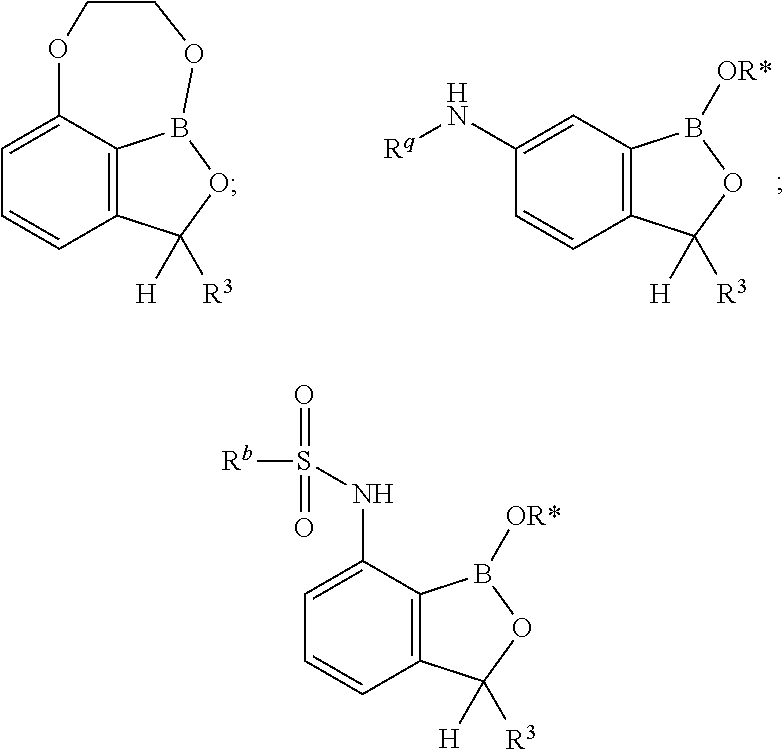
C1=C(NS(=O)(=O)[Rb])C2=C(C=C1)C([H])([R3])OB2[OR*].C1=C2C3=C(C=C1)C([H])([R3])OB3OCCO2.C1(N[Rq])=CC2=C(C=C1)C([H])([R3])OB2[OR*]
